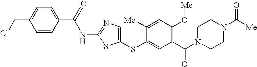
C1(SC2=CC(C(N3CCN(C([Me])=O)CC3)=O)=C(O[Me])C=C2[Me])=CN=C(NC(C2=CC=C(CCl)C=C2)=O)S1
